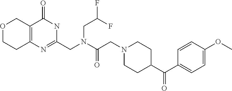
C1=C(OC)C=CC(C(C2CCN(CC(=O)N(CC3=NC4=C(C(=O)N3)COCC4)CC(F)F)CC2)=O)=C1
